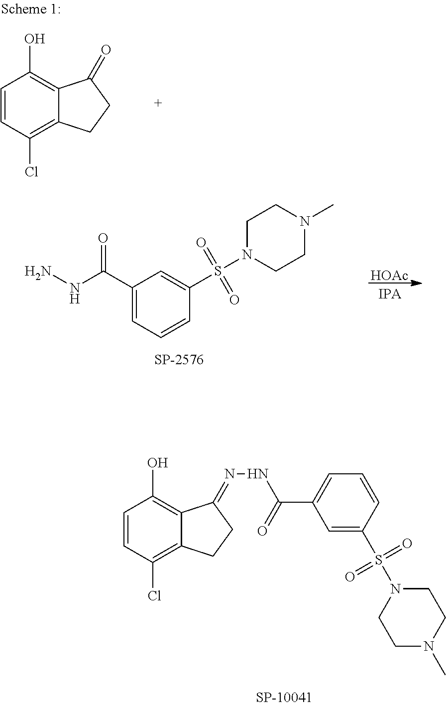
C1=CC(Cl)=C2C(=C1O)C(=O)CC2.C1=CC(Cl)=C2C(=C1O)C(=NNC(C1=CC=CC(S(=O)(=O)N3CCN(C)CC3)=C1)=O)CC2.[HOAc].C1(C(NN)=O)=CC=CC(S(N2CCN(C)CC2)(=O)=O)=C1
